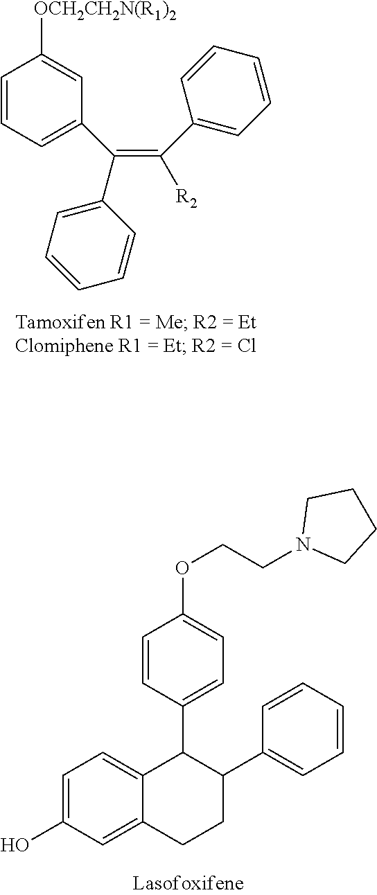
C1=CC=C(C(=C([R2])C2=CC=CC=C2)C2=CC=CC=C2)C=C1[OCH2CH2N(R1)2].C1=C(O)C=C2C(=C1)C(C1=CC=C(OCCN3CCCC3)C=C1)C(C1=CC=CC=C1)CC2
